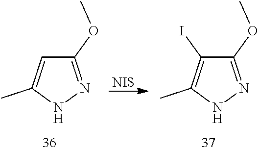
C1(OC)=NNC(C)=C1.[NIS].C1(OC)=NNC(C)=C1I
